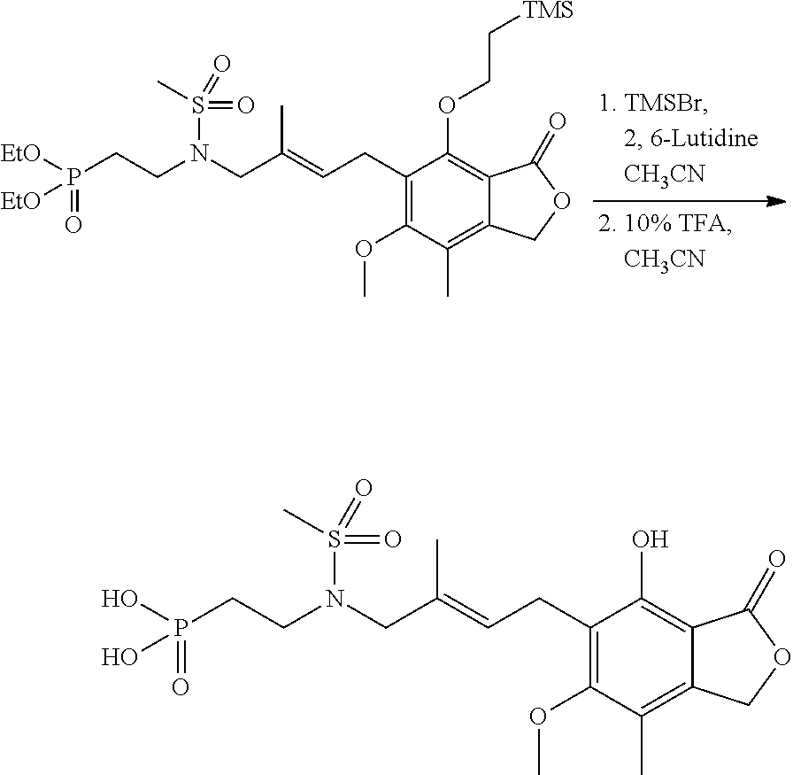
C1(CC=C(CN(CCP([EtO])(=O)[EtO])S(=O)(C)=O)C)=C(OC)C(C)=C2C(=C1OCC[TMS])C(=O)OC2.C1(CC=C(CN(CCP(O)(=O)O)S(=O)(C)=O)C)=C(OC)C(C)=C2C(=C1O)C(=O)OC2
